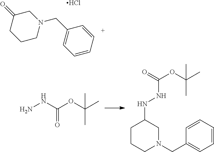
C1=CC=CC(CN2CC(=O)CCC2)=C1.Cl.NNC(OC(C)(C)C)=O.O=C(OC(C)(C)C)NNC1CCCN(CC2=CC=CC=C2)C1
